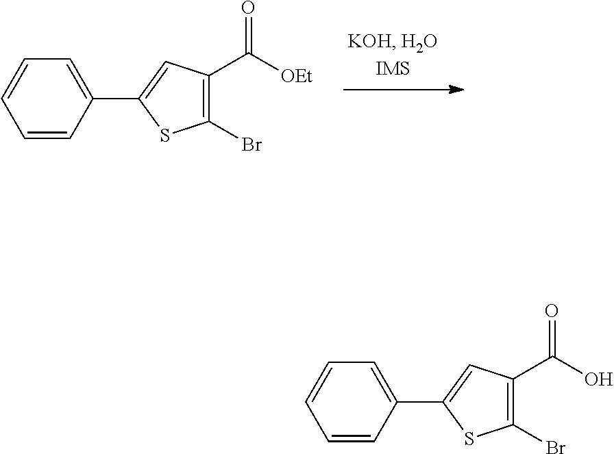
C1=CC(C2=CC(C([OEt])=O)=C(Br)S2)=CC=C1.C1=CC(C2=CC(C(O)=O)=C(Br)S2)=CC=C1
